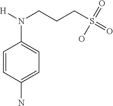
C1=CC(N)=CC=C1N(CCCS(=O)(=O)O)[H]
